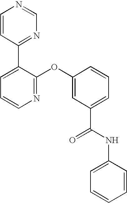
N1=C(OC2=CC(C(NC3=CC=CC=C3)=O)=CC=C2)C(C2=NC=NC=C2)=CC=C1
